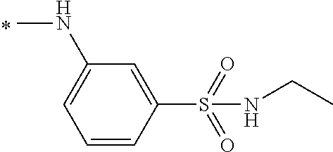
C1=CC(S(NCC)(=O)=O)=CC(NC)=C1
